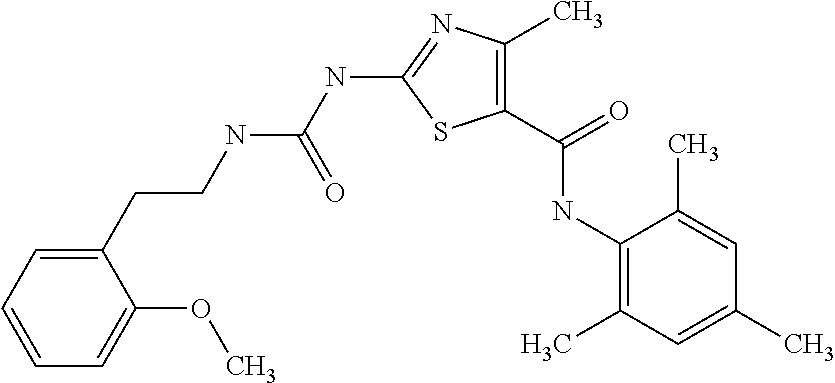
C1(C(=O)NC2=C(C)C=C(C)C=C2C)=C(C)N=C(NC(NCCC2=CC=CC=C2OC)=O)S1
